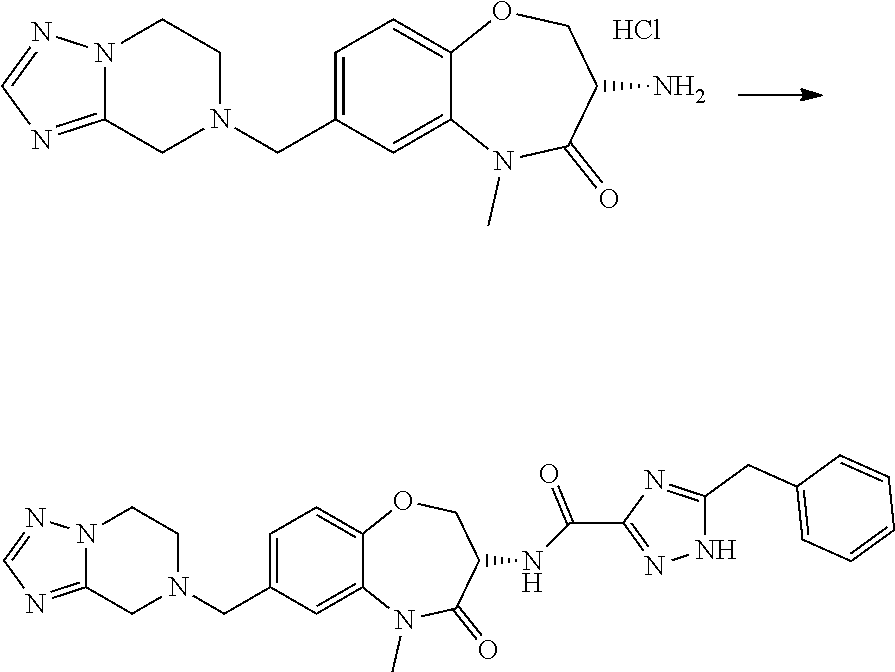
C1=C2OCC(N)C(=O)N(C)C2=CC(CN2CCN3C(=NC=N3)C2)=C1.Cl.C1=C2OCC(NC(=O)C3=NNC(CC4=CC=CC=C4)=N3)C(=O)N(C)C2=CC(CN2CCN3C(=NC=N3)C2)=C1
